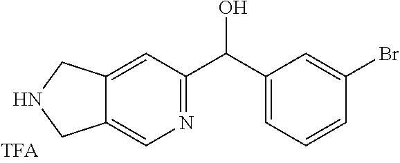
C12=CC(C(C3=CC=CC(Br)=C3)O)=NC=C1CNC2
